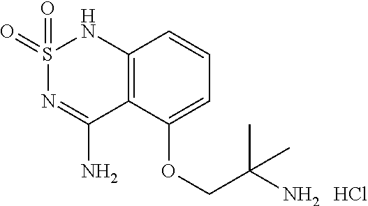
S1(=O)(=O)N=C(N)C2=C(N1)C=CC=C2OCC(C)(N)C.Cl
